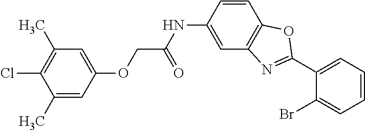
C1(C)=C(Cl)C(C)=CC(OCC(NC2=CC3=C(C=C2)OC(C2=CC=CC=C2Br)=N3)=O)=C1
